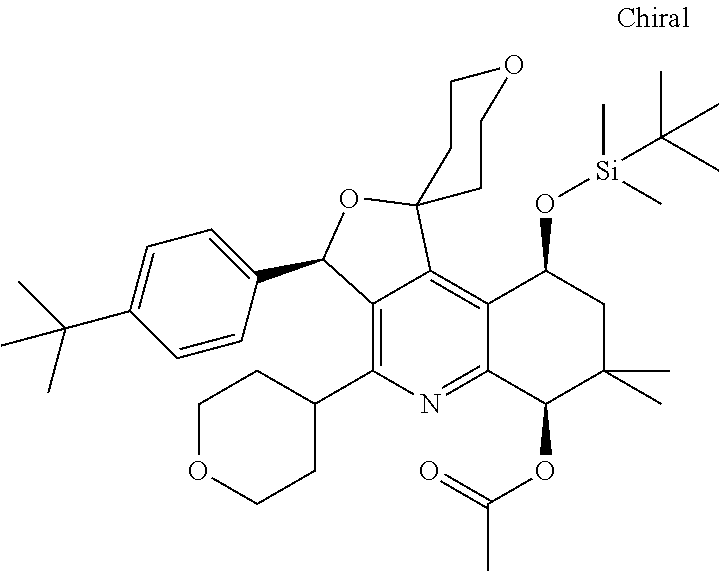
C12=C(C3CCOCC3)N=C3C(=C1C1(OC2C2=CC=C(C(C)(C)C)C=C2)CCOCC1)C(O[Si](C)(C)C(C)(C)C)CC(C)(C)C3OC(=O)C
